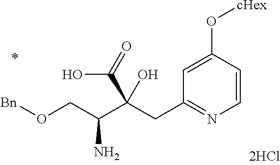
C1=CC(O[cHex])=CC(CC(C(CO[Bn])N)(C(=O)O)O)=N1
